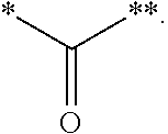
O=C(*)[**]
